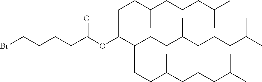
BrCCCCC(OC(CCC(CCCC(C)C)C)C(CCC(CCCC(C)C)C)CCC(CCCC(C)C)C)=O
